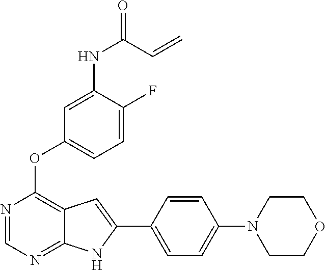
C1COCCN1C1=CC=C(C2=CC3=C(OC4=CC=C(F)C(NC(C=C)=O)=C4)N=CN=C3N2)C=C1
